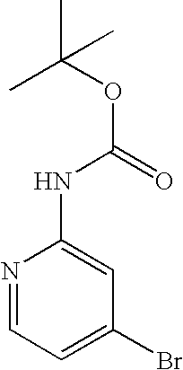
N1=CC=C(Br)C=C1NC(OC(C)(C)C)=O
